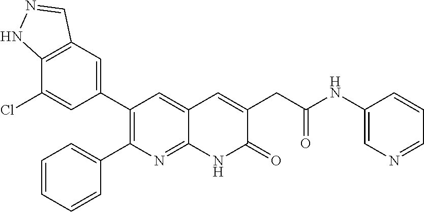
C12=C(C=C(C3=C(C4=CC=CC=C4)N=C4C(=C3)C=C(CC(NC3=CN=CC=C3)=O)C(=O)N4)C=C1Cl)C=NN2
